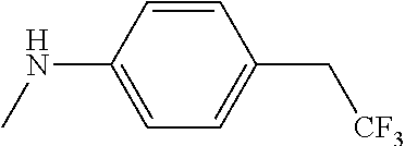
C1=CC(NC)=CC=C1C[CF3]
